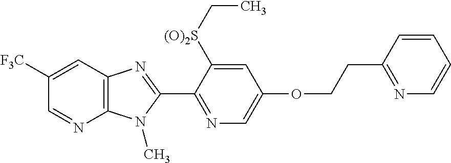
C1=C([F3C])C=NC2=C1N=C(C1=NC=C(OCCC3=NC=CC=C3)C=C1[(O)2S]CC)N2C
